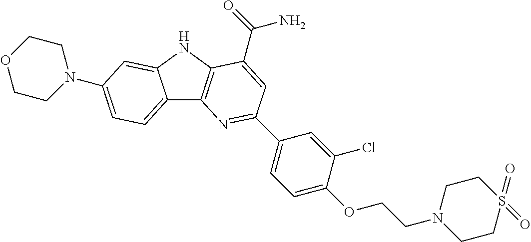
C12=CC=C(N3CCOCC3)C=C1NC1=C2N=C(C2=CC=C(OCCN3CCS(=O)(=O)CC3)C(Cl)=C2)C=C1C(=O)N
